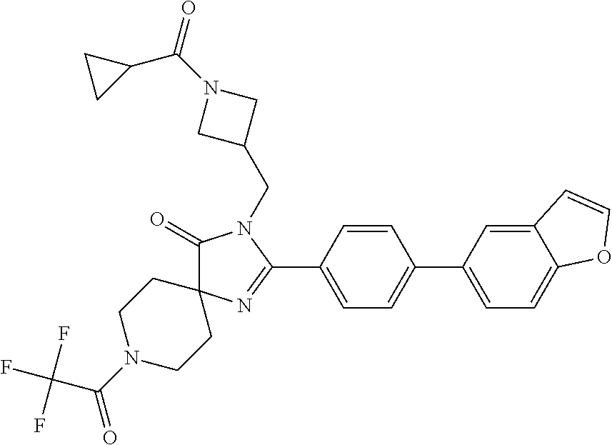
C1(=O)N(CC2CN(C(C3CC3)=O)C2)C(C2=CC=C(C3=CC=C4C(=C3)C=CO4)C=C2)=NC12CCN(C(C(F)(F)F)=O)CC2
